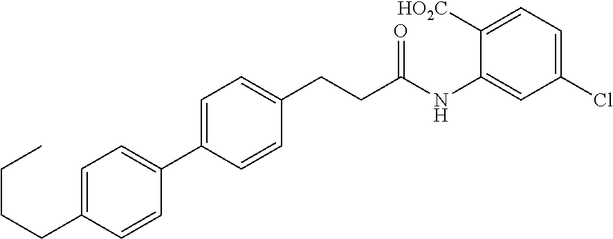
C1=C(C2=CC=C(CCCC)C=C2)C=CC(CCC(NC2=CC(Cl)=CC=C2[HO2C])=O)=C1
